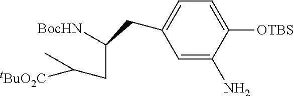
C1=C(CC([BocHN])CC([tBuO2C])C)C=C(N)C([OTBS])=C1
